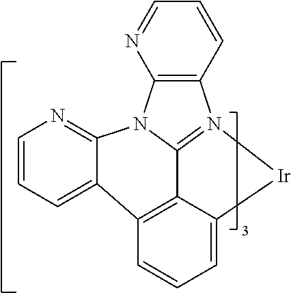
C1=CC=C2C3=C4C5=N(C6=C(N5C2=N1)N=CC=C6)[Ir]C4=CC=C3
